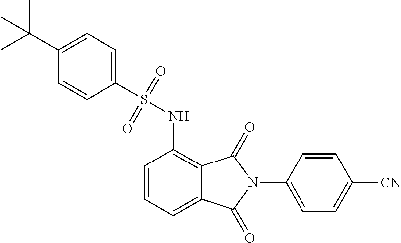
C1=CC=C2C(=C1NS(C1=CC=C(C(C)(C)C)C=C1)(=O)=O)C(=O)N(C1=CC=C([CN])C=C1)C2=O
